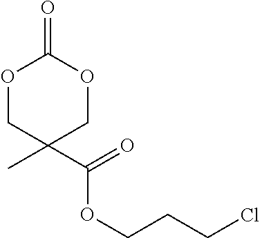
O1CC(C)(C(OCCCCl)=O)COC1=O
